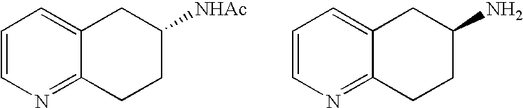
C1=CN=C2C(=C1)CC([NHAc])CC2.C1=CN=C2C(=C1)CC(N)CC2
